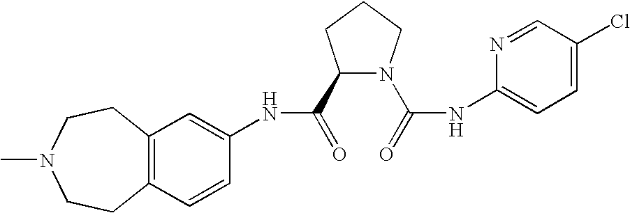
C12=C(C=CC(NC(=O)C3N(C(=O)NC4=CC=C(Cl)C=N4)CCC3)=C1)CCN(C)CC2
